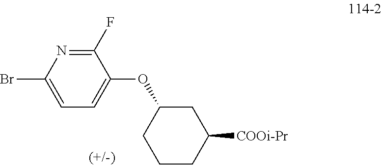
C1(F)=NC(Br)=CC=C1OC1CCCC([COOi-Pr])C1
